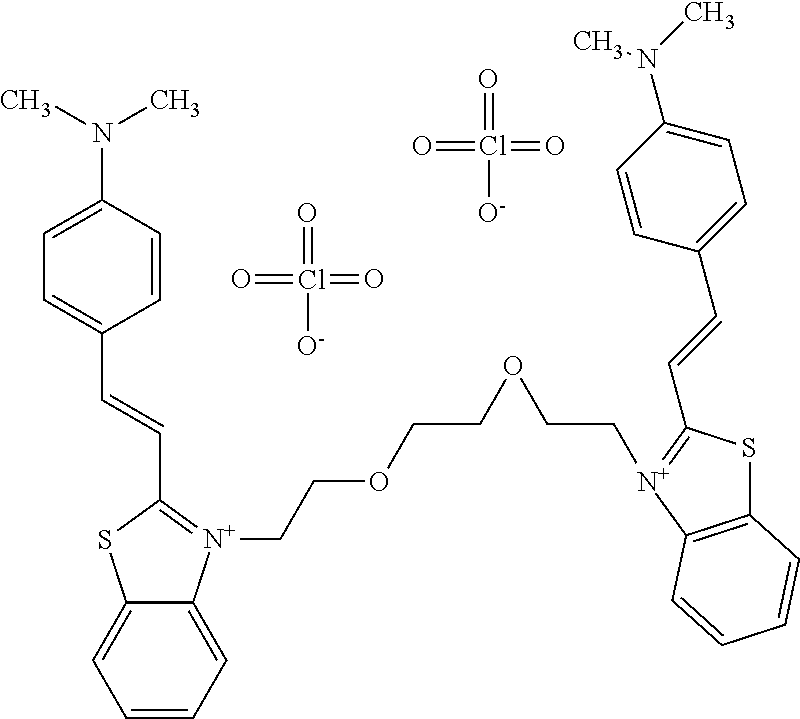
C1=CC=C2C(=C1)SC(C=CC1=CC=C(N(C)C)C=C1)=[N+]2CCOCCOCC[N+]1=C(C=CC2=CC=C(N(C)C)C=C2)SC2=C1C=CC=C2.O=Cl([O-])(=O)=O.O=Cl([O-])(=O)=O
